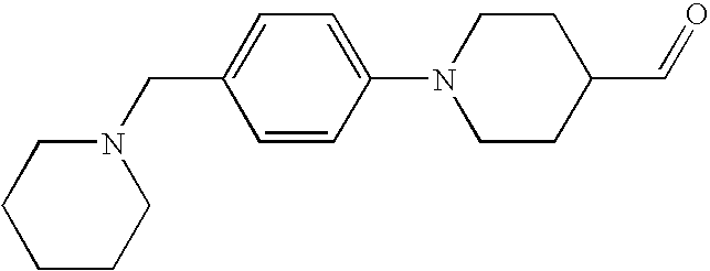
C1=CC(N2CCC(C=O)CC2)=CC=C1CN1CCCCC1
